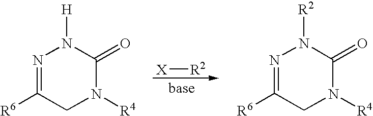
[X][R2].N1=C([R6])CN([R4])C(=O)N1[H].N1=C([R6])CN([R4])C(=O)N1[R2]
